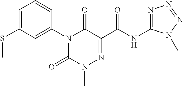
N1(C2=CC(SC)=CC=C2)C(=O)N(C)N=C(C(NC2=NN=NN2C)=O)C1=O
